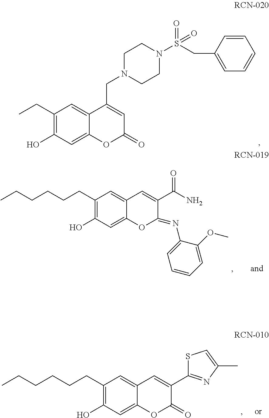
CCC1=C(O)C=C2C(=C1)C(CN1CCN(S(CC3=CC=CC=C3)(=O)=O)CC1)=CC(=O)O2.C(CC1=C(O)C=C2C(=C1)C=C(C(=O)N)C(=NC1=CC=CC=C1OC)O2)CCCC.C(C1=C(O)C=C2C(=C1)C=C(C1=NC(C)=CS1)C(=O)O2)CCCCC
